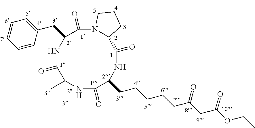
N1C(=O)C(CCCCCC(=O)CC(OCC)=O)NC(=O)C2N(C(=O)C(CC3=CC=CC=C3)NC(=O)C1(C)C)CCC2
